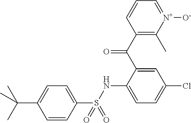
C1(C(C2=CC(Cl)=CC=C2NS(C2=CC=C(C(C)(C)C)C=C2)(=O)=O)=O)=C(C)[N+]([O-])=CC=C1
